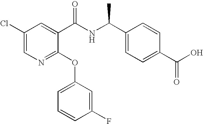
C1(Cl)=CN=C(OC2=CC=CC(F)=C2)C(C(NC(C2=CC=C(C(O)=O)C=C2)C)=O)=C1
